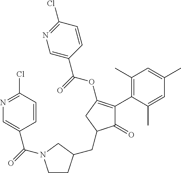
C1(=O)C(C2=C(C)C=C(C)C=C2C)=C(OC(=O)C2=CN=C(Cl)C=C2)CC1CC1CCN(C(=O)C2=CN=C(Cl)C=C2)C1
